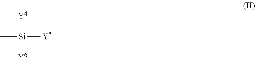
[Y4][Si](C)([Y5])[Y6]
